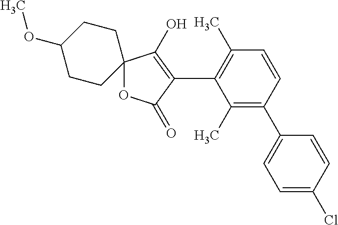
C1=CC(C2=CC=C(Cl)C=C2)=C(C)C(C2=C(O)C3(OC2=O)CCC(OC)CC3)=C1C
